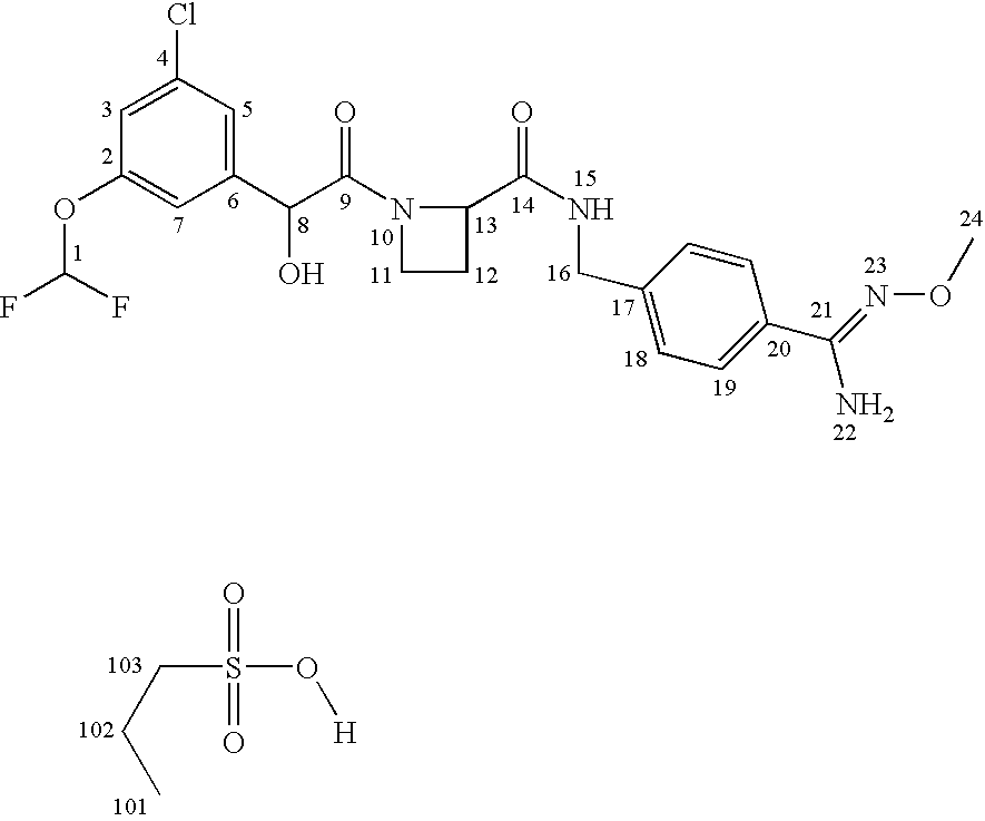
C1=C(Cl)C=C(C(C(N2CCC2C(NCC2=CC=C(C(=NOC)N)C=C2)=O)=O)O)C=C1OC(F)F.C(C)CS(=O)(=O)O[H]
